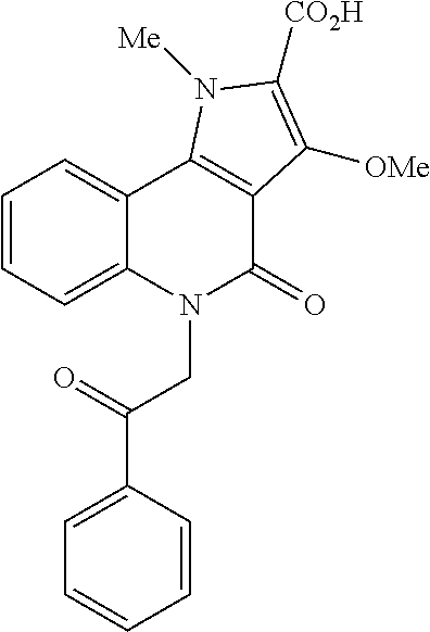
C1=CC=C2C(=C1)C1=C(C(=O)N2CC(=O)C2=CC=CC=C2)C([OMe])=C([CO2H])N1[Me]
